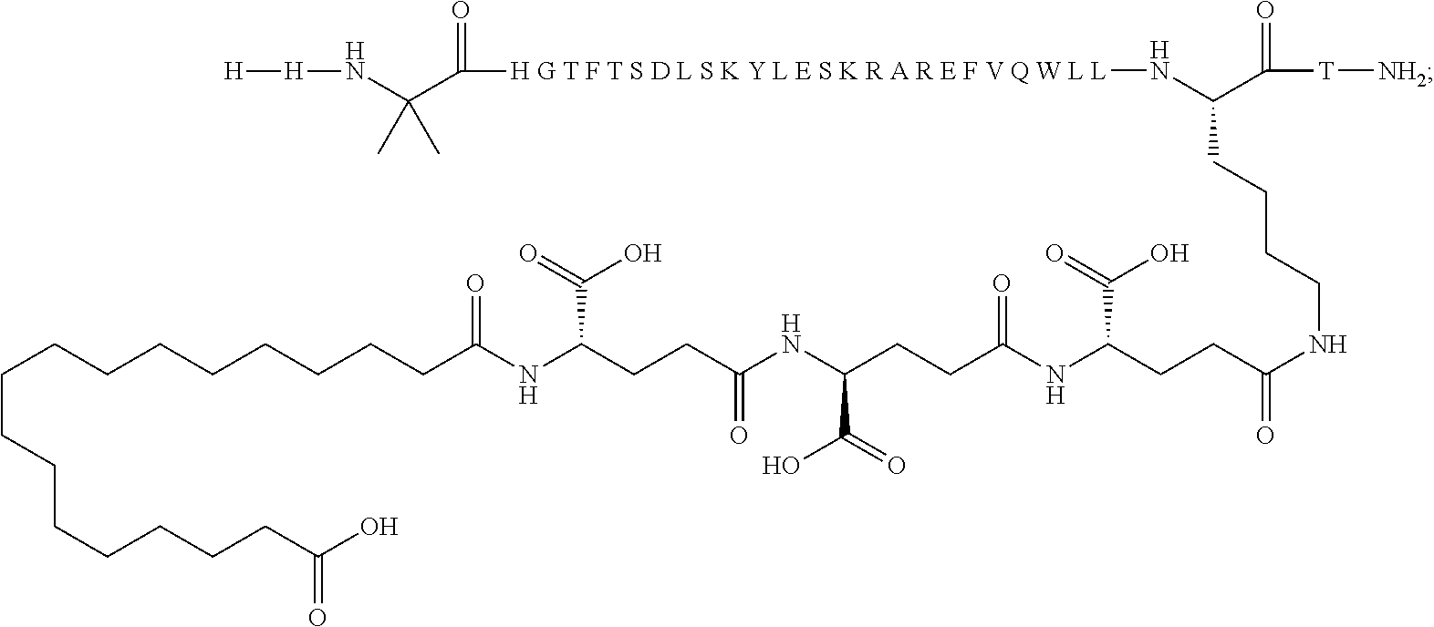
C(CCCCCCC(NC(CCC(NC(CCC(NC(CCC(NCCCCC(N[H G T F T S D L S K Y L E S K R A R E F V Q W L L]C(=O)C(N[H][H])(C)C)C(=O)[T][NH2])=O)C(=O)O)=O)C(O)=O)=O)C(O)=O)=O)CCCCCCCCCC(O)=O
